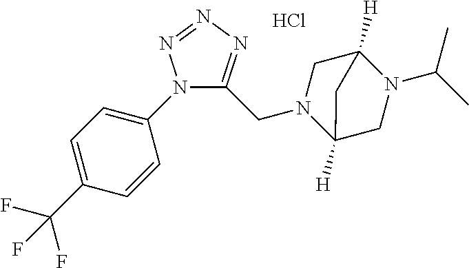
C1N(CC2=NN=NN2C2=CC=C(C(F)(F)F)C=C2)C2([H])CN(C(C)C)C1([H])C2.Cl
